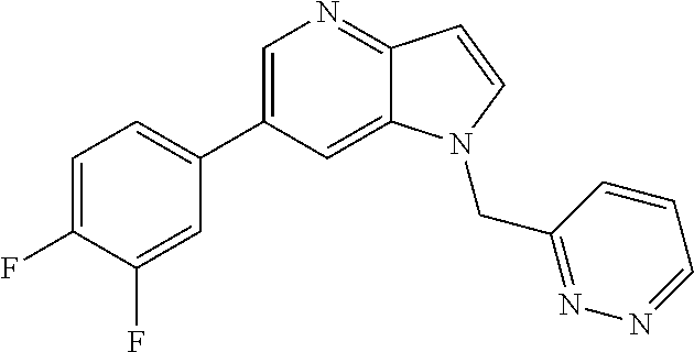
C1=C(C2=CC=C(F)C(F)=C2)C=C2C(=N1)C=CN2CC1=NN=CC=C1
